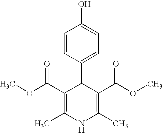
C1=CC(C2C(C(OC)=O)=C(C)NC(C)=C2C(OC)=O)=CC=C1O
